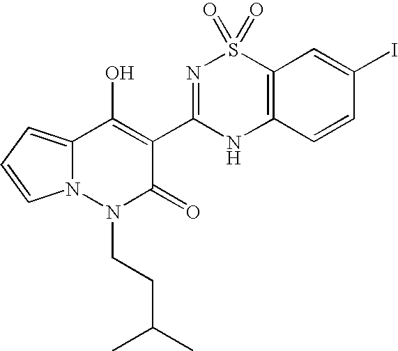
C12=CC=CN1N(CCC(C)C)C(=O)C(C1=NS(=O)(=O)C3=C(N1)C=CC(I)=C3)=C2O
